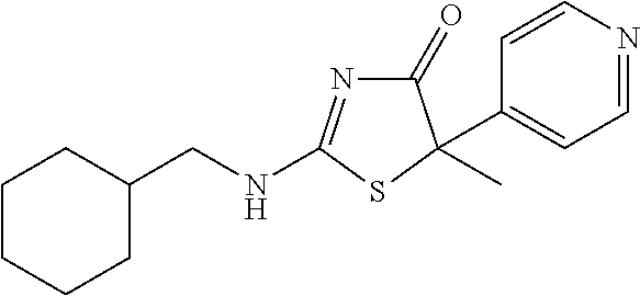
C1CCCC(CNC2=NC(=O)C(C3=CC=NC=C3)(C)S2)C1
